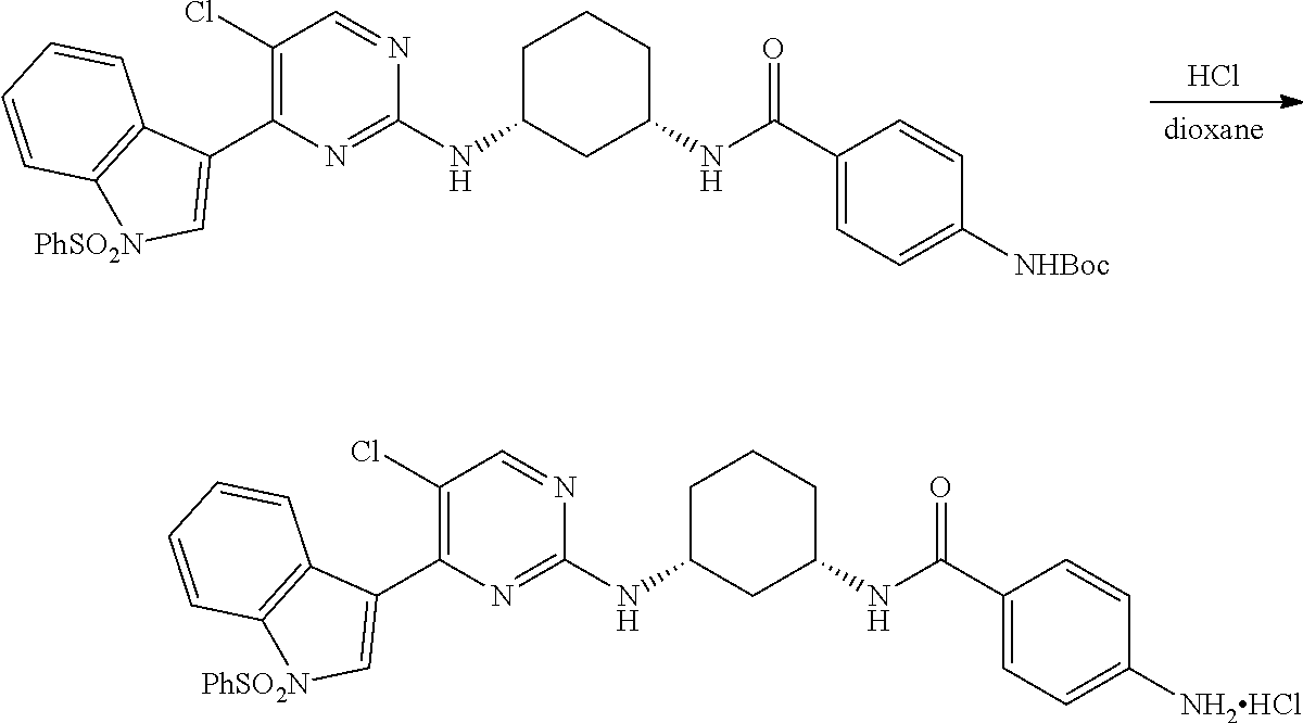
Cl.[dioxane].C1(Cl)=C(C2=C[PhSO2N]C3=C2C=CC=C3)N=C(NC2CCCC(NC(C3=CC=C([NHBoc])C=C3)=O)C2)N=C1.C1(Cl)=C(C2=C[PhSO2N]C3=C2C=CC=C3)N=C(NC2CCCC(NC(C3=CC=C([NH2HCl])C=C3)=O)C2)N=C1
